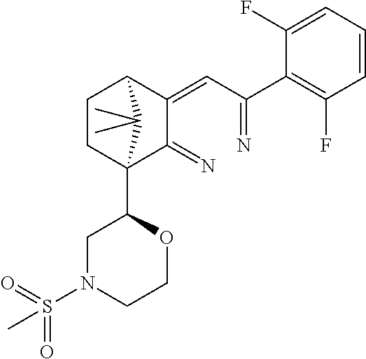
C1CC2(C3CN(S(=O)(=O)C)CCO3)C(=N)C(=CC(=N)C3=C(F)C=CC=C3F)C1C2(C)C
